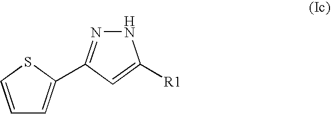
C1=CSC(C2=NNC([R1])=C2)=C1
